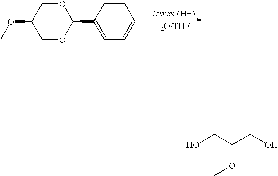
C1OC(C2=CC=CC=C2)OCC1OC.OCC(CO)OC
